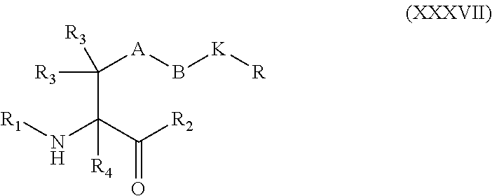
C(C(C([R2])=O)(N[R1])[R4])([A]B[K][R])([R3])[R3]
